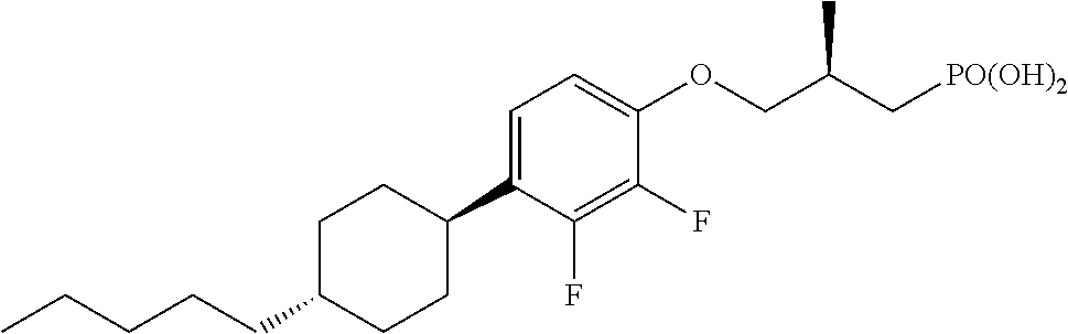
C1=C(C2CCC(CCCCC)CC2)C(F)=C(F)C(OCC(C[PO(OH)2])C)=C1
